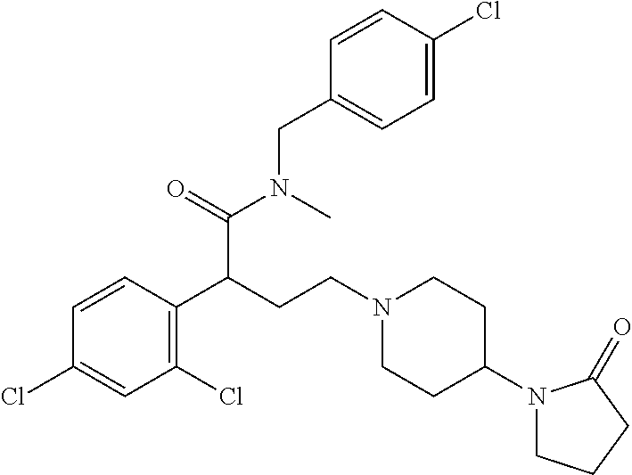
C1(Cl)=C(C(CCN2CCC(N3CCCC3=O)CC2)C(=O)N(C)CC2=CC=C(Cl)C=C2)C=CC(Cl)=C1
